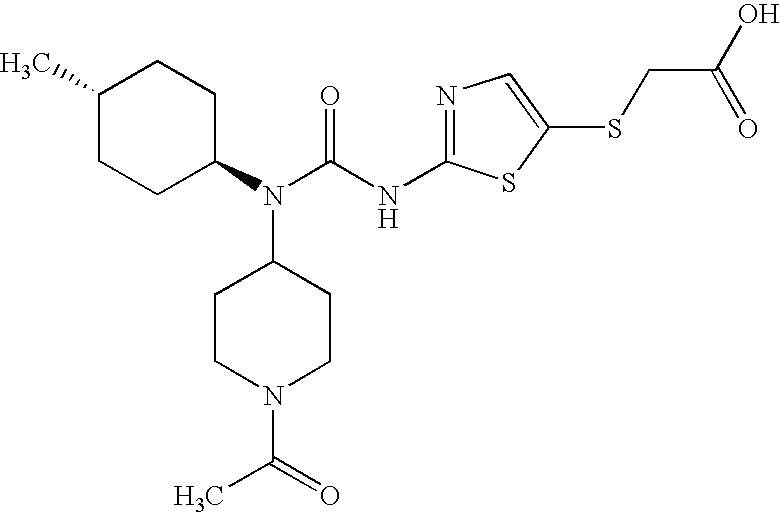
C1(C)CCC(N(C(NC2=NC=C(SCC(O)=O)S2)=O)C2CCN(C(C)=O)CC2)CC1
